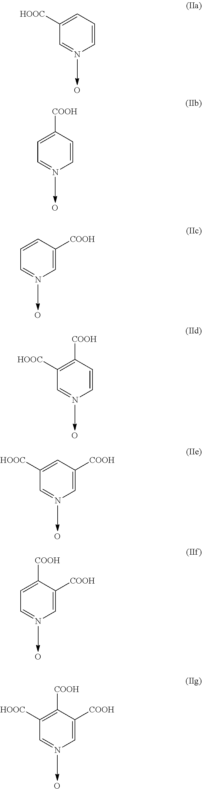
C1=C([COOH])C=CN=C1.O.C1=CC([COOH])=CN=C1.O.C1([HOOC])=C([COOH])C=CN=C1.O.C1([HOOC])=CC([COOH])=CN=C1.O.C1=C([COOH])C([COOH])=CN=C1.O.C1([HOOC])=C([COOH])C([COOH])=CN=C1.O.C1([HOOC])=CC=CN=C1.O
